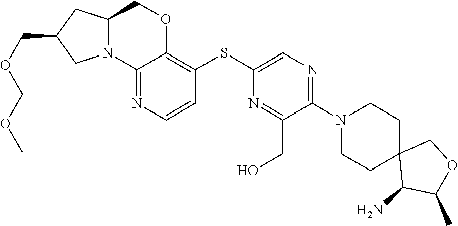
C1(N2CCC3(C(N)C(C)OC3)CC2)=NC=C(SC2=C3OCC4CC(COCOC)CN4C3=NC=C2)N=C1CO
